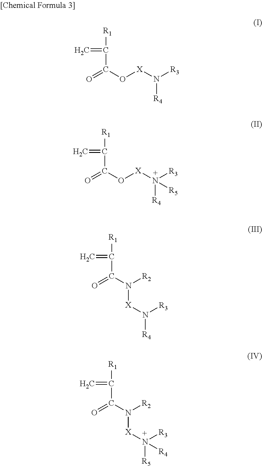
[R1]C(C(=O)O[X]N([R3])[R4])=C.[R1]C(C(=O)O[X]N([R3])([R4])[R5])=C.[R1]C(C(=O)N([R2])[X]N([R4])[R3])=C.[R1]C(C(=O)N([R2])[X]N([R5])([R3])[R4])=C
